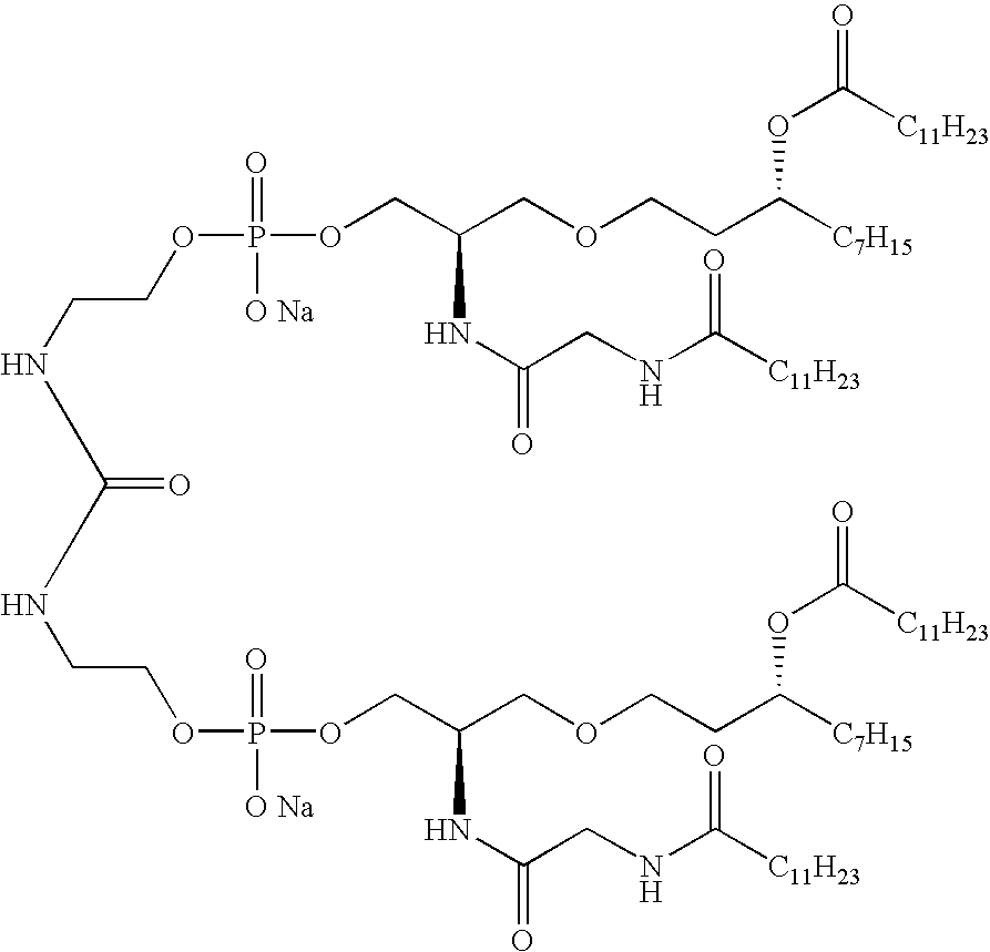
C(COP(=O)([O Na])OCC(COCCC([C7H15])OC(=O)[C11H23])NC(CNC([C11H23])=O)=O)NC(NCCOP([O Na])(=O)OCC(COCCC([C7H15])OC([C11H23])=O)NC(=O)CNC([C11H23])=O)=O
